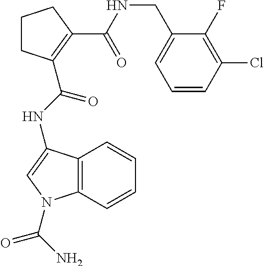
C1CCC(C(NCC2=CC=CC(Cl)=C2F)=O)=C1C(NC1=CN(C(N)=O)C2=C1C=CC=C2)=O
